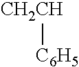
[CH2CH][C6H5]
